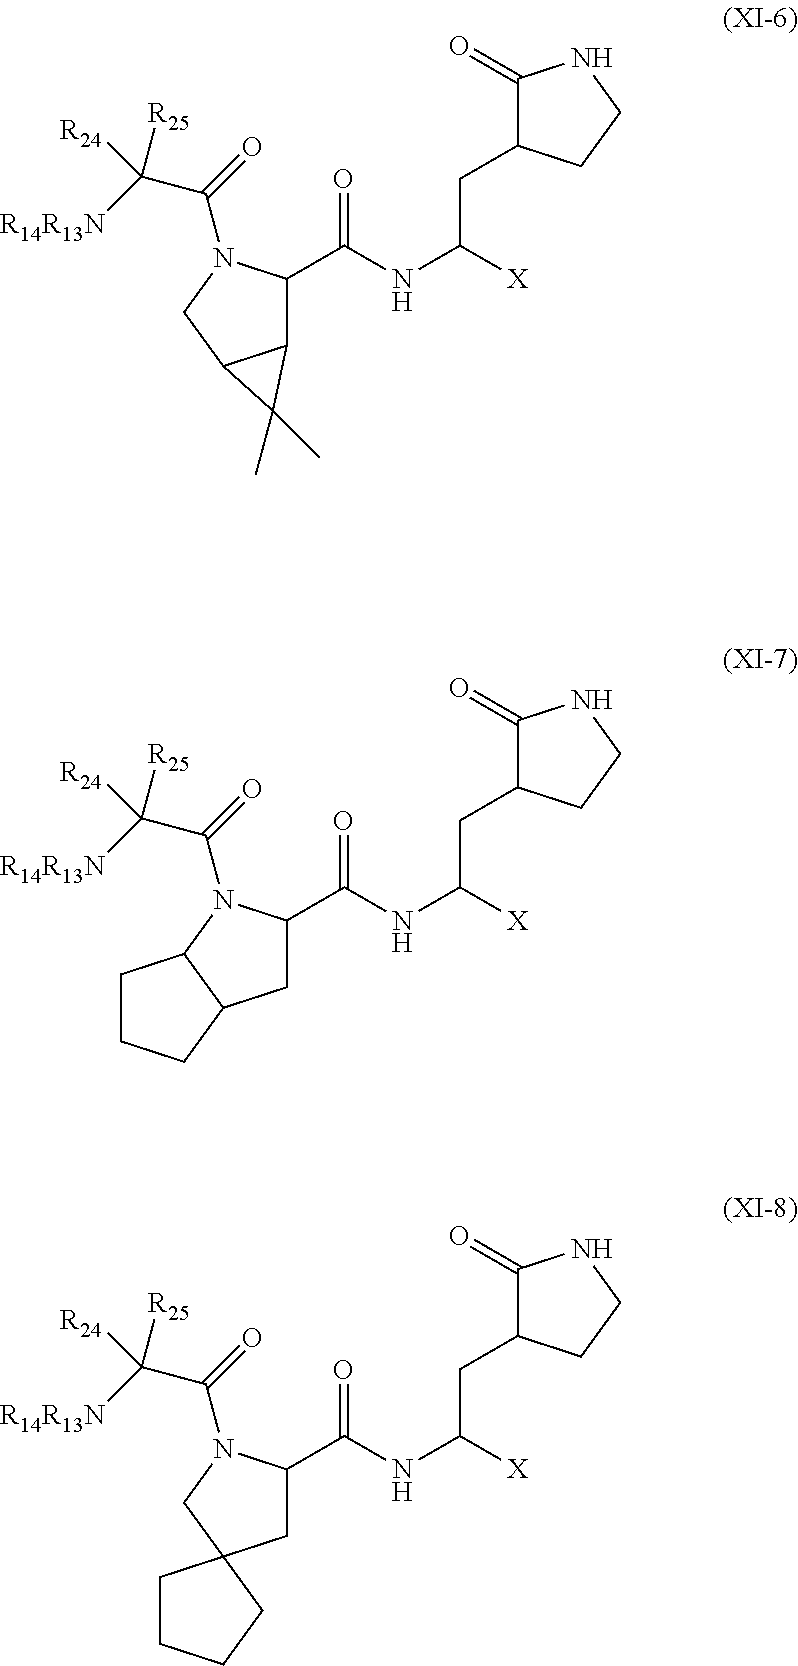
C12C(C(NC(CC3C(=O)NCC3)[X])=O)N(C(=O)C([R14R13N])([R24])[R25])CC1C2(C)C.C1C(C(NC(CC2C(=O)NCC2)[X])=O)N(C(=O)C([R14R13N])([R24])[R25])C2C1CCC2.C1C(C(NC(CC2C(=O)NCC2)[X])=O)N(C(=O)C([R14R13N])([R24])[R25])CC12CCCC2
